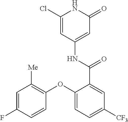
C1(Cl)=CC(NC(=O)C2=CC([CF3])=CC=C2OC2=C([Me])C=C(F)C=C2)=CC(=O)N1
